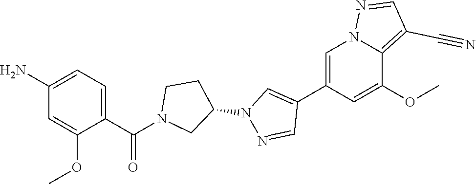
C1=C(C2=CN(C3CCN(C(C4=CC=C(N)C=C4OC)=O)C3)N=C2)C=C(OC)C2=C(C#N)C=NN12
